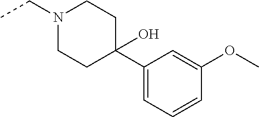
C1(C2(O)CCN(CC)CC2)=CC=CC(OC)=C1
